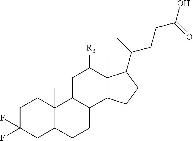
C1C(F)(F)CC2C(C)(C1)C1C(CC2)C2C(C)(C([R3])C1)C(C(C)CCC(O)=O)CC2
